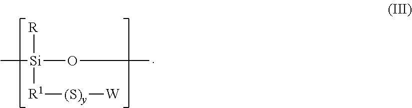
C[Si](OC)([R1][(S)y][W])[R]
